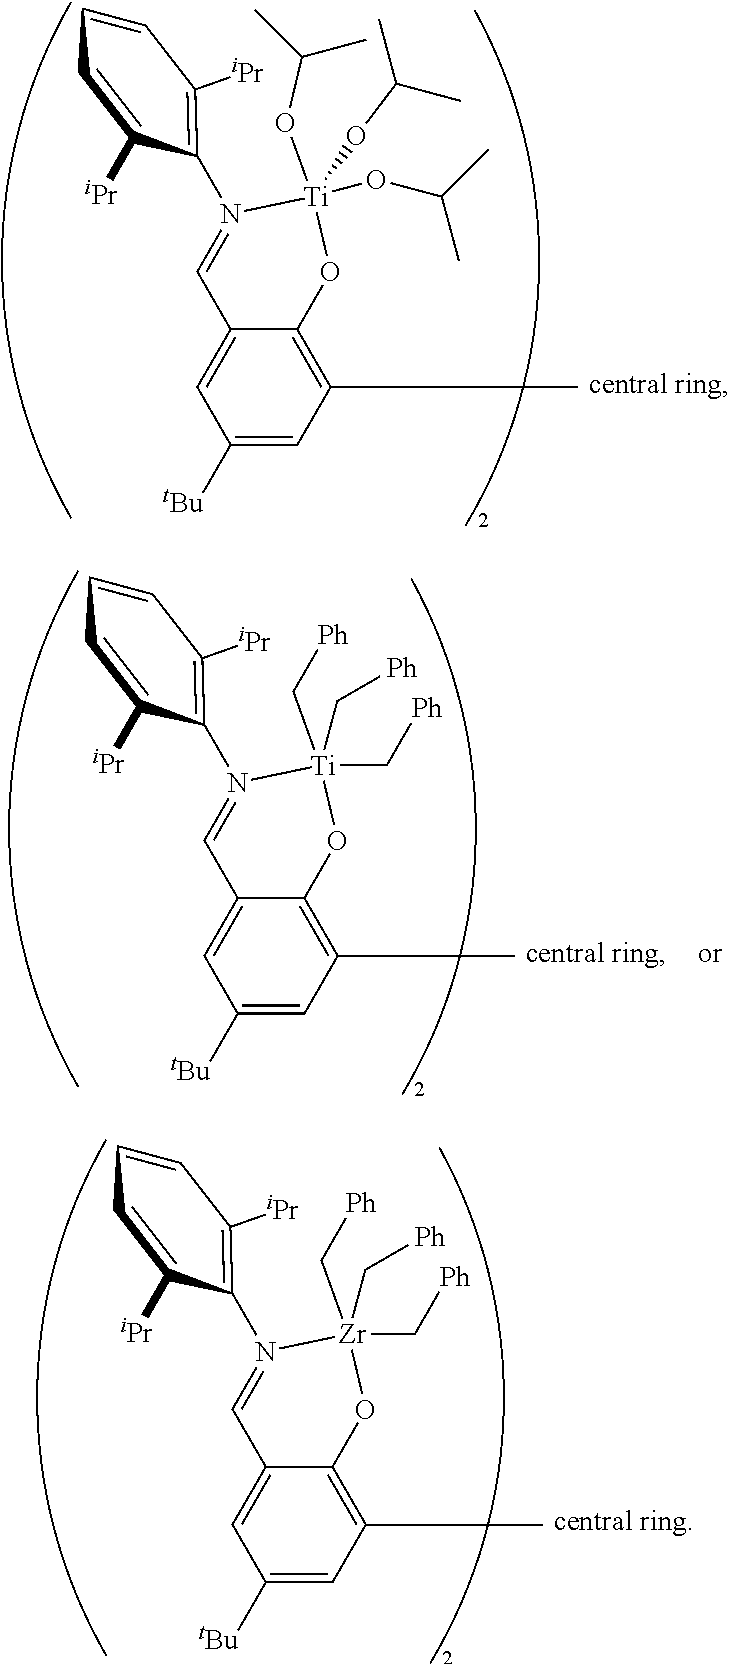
C1(C)=C2C(=CC([tBu])=C1)C=N(C1=C([iPr])C=CC=C1[iPr])[Ti](OC(C)C)(OC(C)C)(OC(C)C)O2.C1(C)=C2C(=CC([tBu])=C1)C=N(C1=C([iPr])C=CC=C1[iPr])[Zr](C[Ph])(C[Ph])(C[Ph])O2.C1(C)=C2C(=CC([tBu])=C1)C=N(C1=C([iPr])C=CC=C1[iPr])[Ti](C[Ph])(C[Ph])(C[Ph])O2
